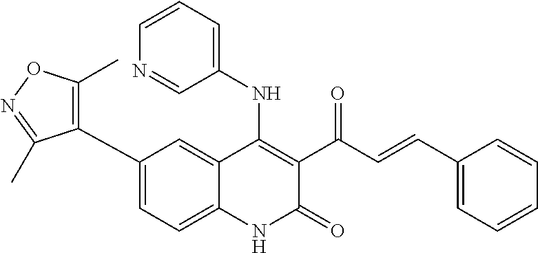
C1(C2=C(C)ON=C2C)=CC=C2C(=C1)C(NC1=CC=CN=C1)=C(C(C=CC1=CC=CC=C1)=O)C(=O)N2
